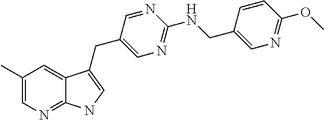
C1=C(CNC2=NC=C(CC3=CNC4=NC=C(C)C=C43)C=N2)C=CC(OC)=N1
